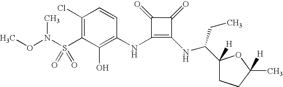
S(C1=C(Cl)C=CC(NC2=C(NC(CC)C3([H])CCC(C)([H])O3)C(=O)C2=O)=C1O)(N(OC)C)(=O)=O
